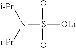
N(S([OLi])(=O)=O)([i-Pr])[i-Pr]
